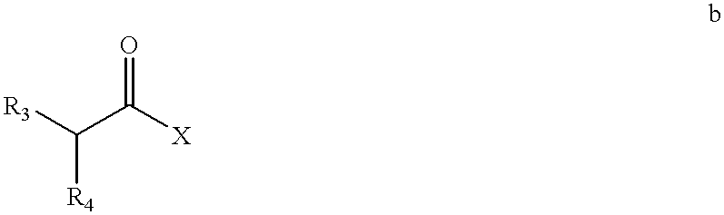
[R3]C(C([X])=O)[R4]
